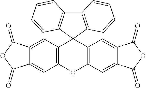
O1C2=C(C=C3C(=C2)C(=O)OC3=O)C2(C3=C1C=C1C(=C3)C(=O)OC1=O)C1=C(C3=C2C=CC=C3)C=CC=C1
